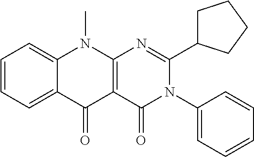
C1=CC=C2C(=C1)N(C)C1=C(C2=O)C(=O)N(C2=CC=CC=C2)C(C2CCCC2)=N1
